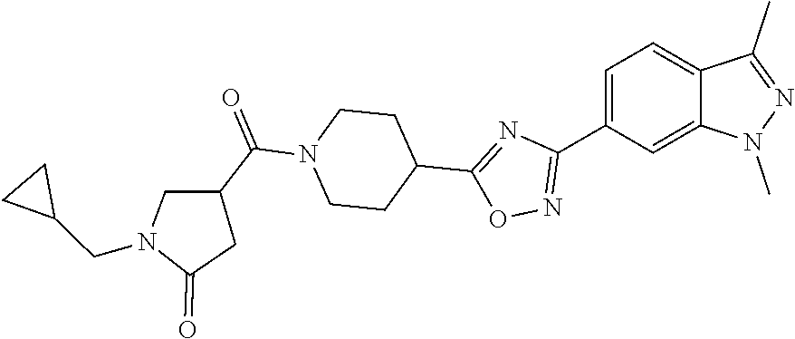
C1(C2=NOC(C3CCN(C(C4CC(=O)N(CC5CC5)C4)=O)CC3)=N2)=CC=C2C(=C1)N(C)N=C2C
